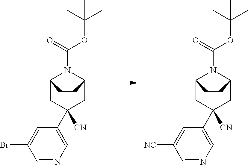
C12CC([CN])(C3=CN=CC([NC])=C3)CC(N1C(=O)OC(C)(C)C)CC2.C12CC([CN])(C3=CN=CC(Br)=C3)CC(N1C(=O)OC(C)(C)C)CC2
